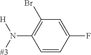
[#3]N([H])C1=C(Br)C=C(F)C=C1
